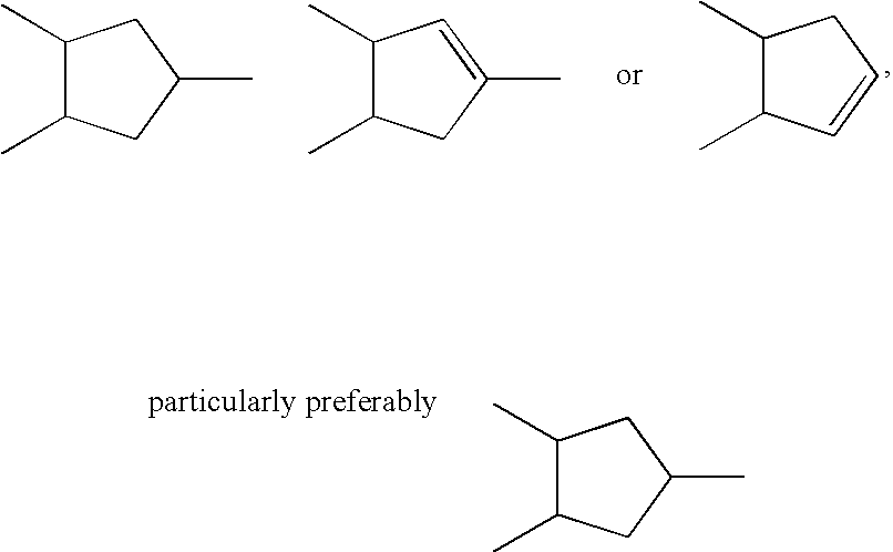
C1(C)C(C)C=CC1.C1(C)C(C)CC(C)C1.C1(C)C(C)CC(C)=C1.C1(C)C(C)CC(C)C1
